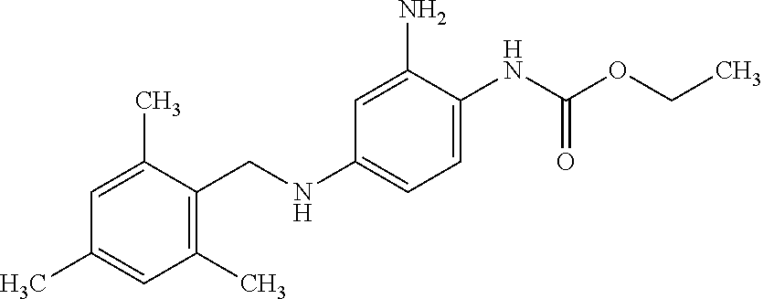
C1=C(NC(OCC)=O)C(N)=CC(NCC2=C(C)C=C(C)C=C2C)=C1
